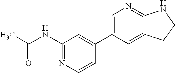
C1(NC(C)=O)=NC=CC(C2=CN=C3C(=C2)CCN3)=C1
